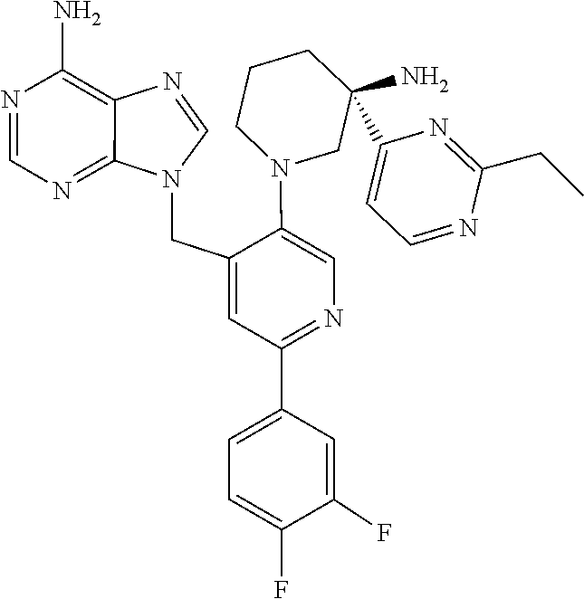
C1=NC2=C(N)N=CN=C2N1CC1=CC(C2=CC=C(F)C(F)=C2)=NC=C1N1CC(C2=CC=NC(CC)=N2)(N)CCC1
